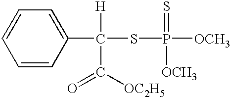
C1=CC(C(C([OC2H5])=O)([H])SP(=S)([OCH3])[OCH3])=CC=C1
